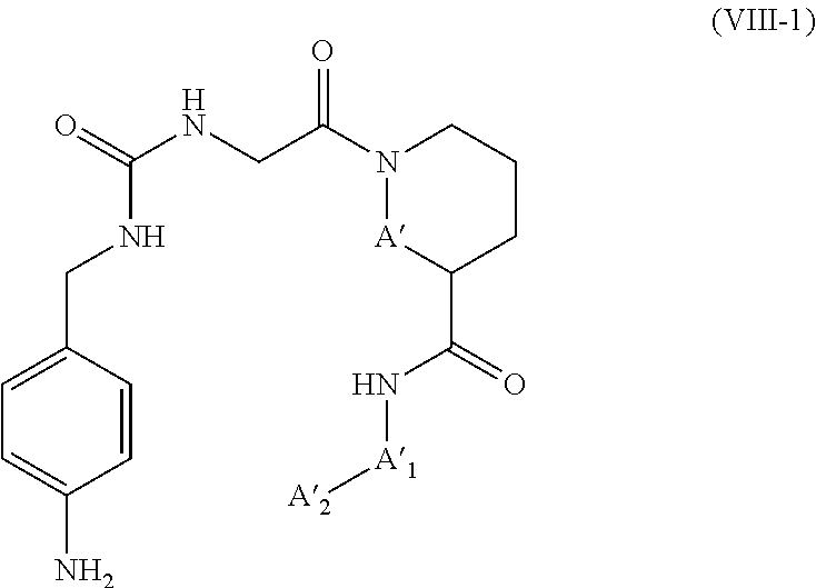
C1=C(N)C=CC(CNC(NCC(N2[A]C(C(=O)N[A1][A2])CCC2)=O)=O)=C1
